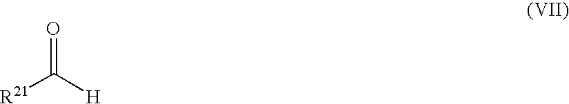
[R21]C([H])=O
